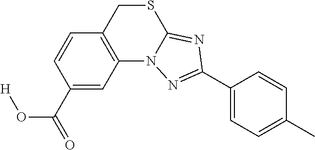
C1(C(=O)O[H])=CC2=C(C=C1)CSC1=NC(C3=CC=C(C)C=C3)=NN21
